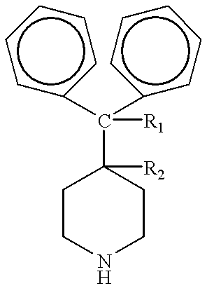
C1CNCCC1(C(c1ccccc1)(c1ccccc1)[R1])[R2]
